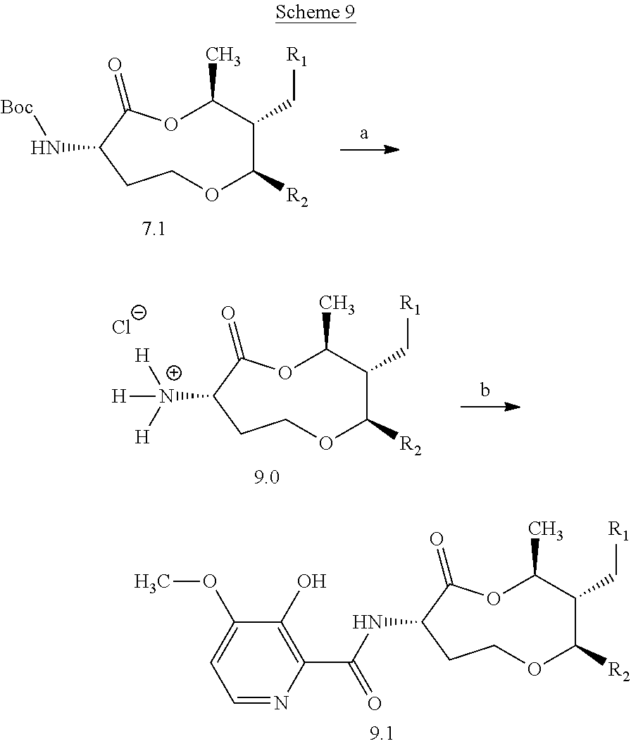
O1C(C)C(C[R1])C([R2])OCCC(N[Boc])C1=O.O1C(C)C(C[R1])C([R2])OCCC([N+]([H])([H])[H])C1=O.[Cl-].O1C(C)C(C[R1])C([R2])OCCC(NC(C2=C(O)C(OC)=CC=N2)=O)C1=O
